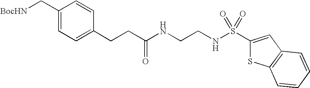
C1(C[BocHN])=CC=C(CCC(NCCNS(C2=CC3=C(S2)C=CC=C3)(=O)=O)=O)C=C1
